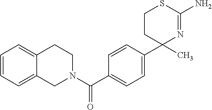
C1=CC(C2(C)N=C(N)SCC2)=CC=C1C(N1CCC2=CC=CC=C2C1)=O
